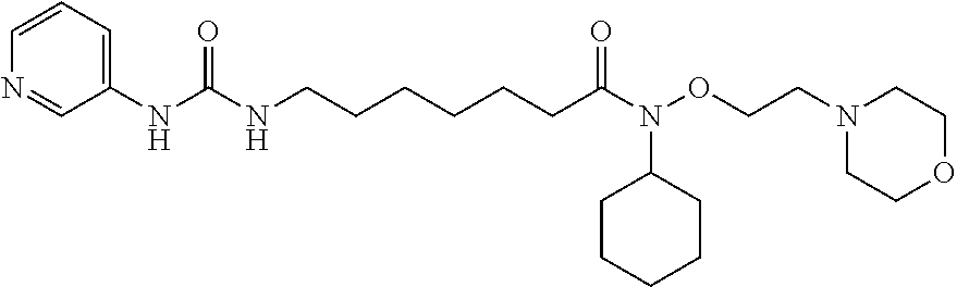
C1(NC(NCCCCCCC(N(OCCN2CCOCC2)C2CCCCC2)=O)=O)=CC=CN=C1
